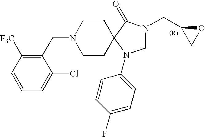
C1N(CC2CO2)C(=O)C2(N1C1=CC=C(F)C=C1)CCN(CC1=C([F3C])C=CC=C1Cl)CC2
